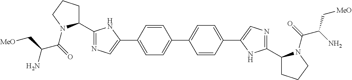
C1(C2=NC=C(C3=CC=C(C4=CC=C(C5=CN=C(C6CCCN6C(C(N)C[MeO])=O)N5)C=C4)C=C3)N2)CCCN1C(=O)C(N)C[MeO]
